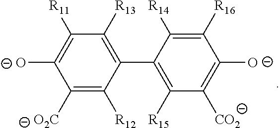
C1([R12])=C([O2C])C([O-])=C([R11])C([R13])=C1C1=C([R15])C([CO2])=C([O-])C([R16])=C1[R14]
